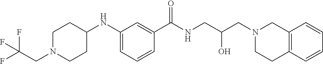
C1(NC2CCN(CC(F)(F)F)CC2)=CC=CC(C(NCC(CN2CCC3=C(C2)C=CC=C3)O)=O)=C1
